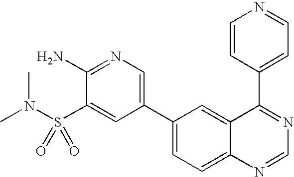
C1(N)=NC=C(C2=CC=C3C(=C2)C(C2=CC=NC=C2)=NC=N3)C=C1S(N(C)C)(=O)=O
